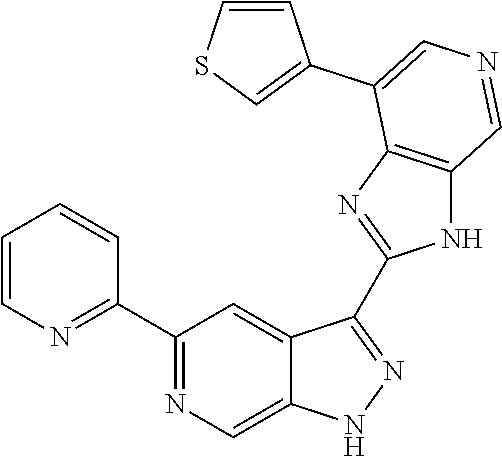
C1(C2=NC=CC=C2)=NC=C2C(=C1)C(C1=NC3=C(N1)C=NC=C3C1=CSC=C1)=NN2
